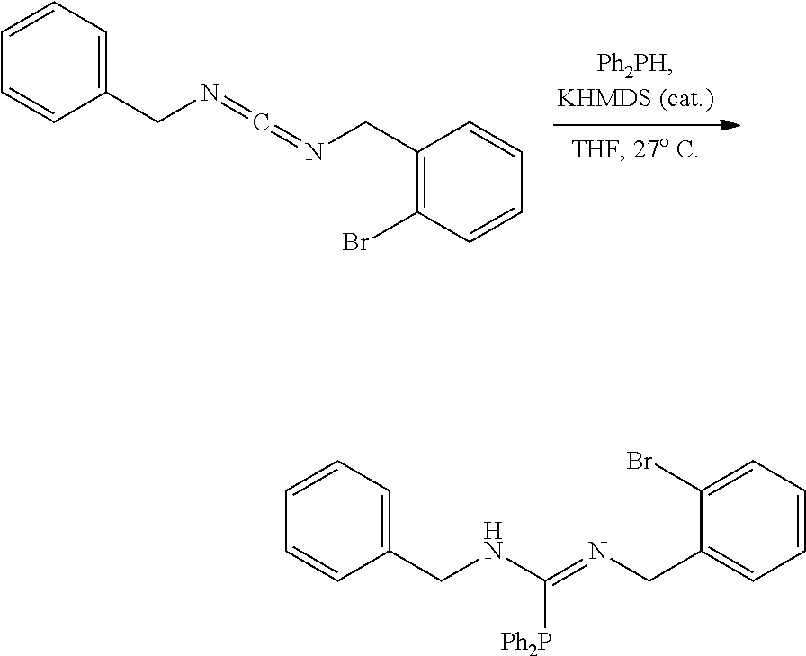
C1(CN=C=NCC2=C(Br)C=CC=C2)=CC=CC=C1.C1(CNC(=NCC2=CC=CC=C2Br)[Ph2P])=CC=CC=C1
